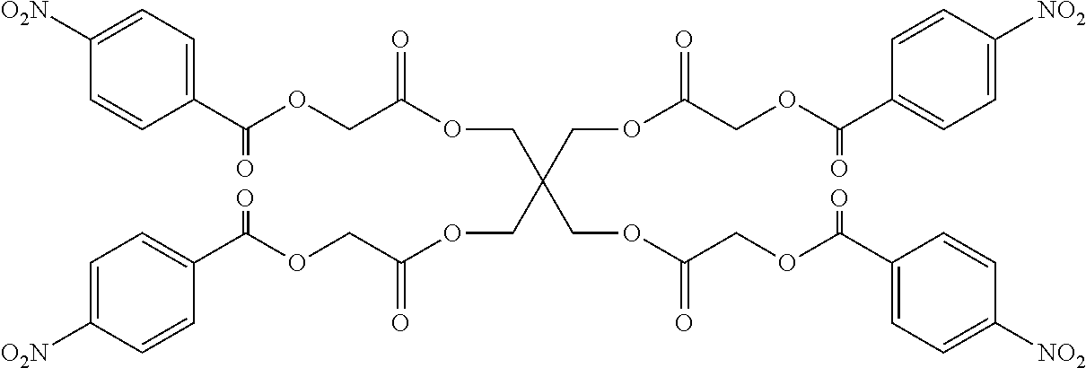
C1([O2N])=CC=C(C(OCC(OCC(COC(COC(C2=CC=C([NO2])C=C2)=O)=O)(COC(COC(C2=CC=C([NO2])C=C2)=O)=O)COC(COC(C2=CC=C([O2N])C=C2)=O)=O)=O)=O)C=C1
